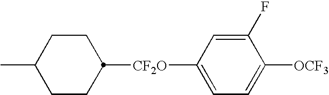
C1(F)=CC([CF2O]C2CCC(C)CC2)=CC=C1[OCF3]
